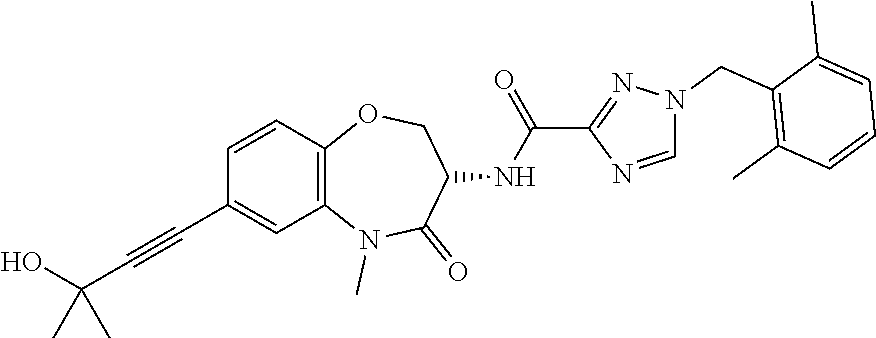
N1(C)C2=C(C=CC(C#CC(O)(C)C)=C2)OCC(NC(C2=NN(CC3=C(C)C=CC=C3C)C=N2)=O)C1=O
